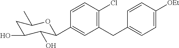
C1=CC(Cl)=C(CC2=CC=C([OEt])C=C2)C=C1C1C(O)C(O)CC(C)O1
